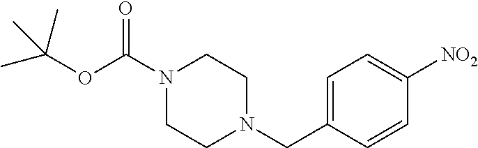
C1=C(CN2CCN(C(OC(C)(C)C)=O)CC2)C=CC([NO2])=C1
